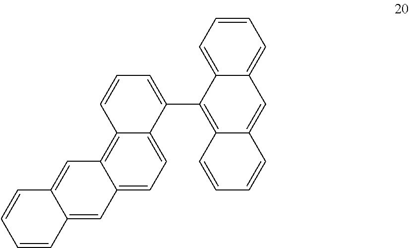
C12=CC3=CC=C4C(=C3C=C1C=CC=C2)C=CC=C4C1=C2C(=CC3=CC=CC=C13)C=CC=C2
